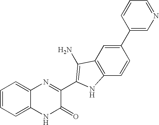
C1=C2C(=CC=C1)N=C(C1=C(N)C3=C(C=CC(C4=CN=CC=C4)=C3)N1)C(=O)N2
